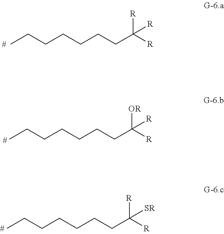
C(CCCC([R])([R])[R])CCC.C(CCCC([R])([OR])[R])CCC.C(CCCC([R])([R])[SR])CCC
